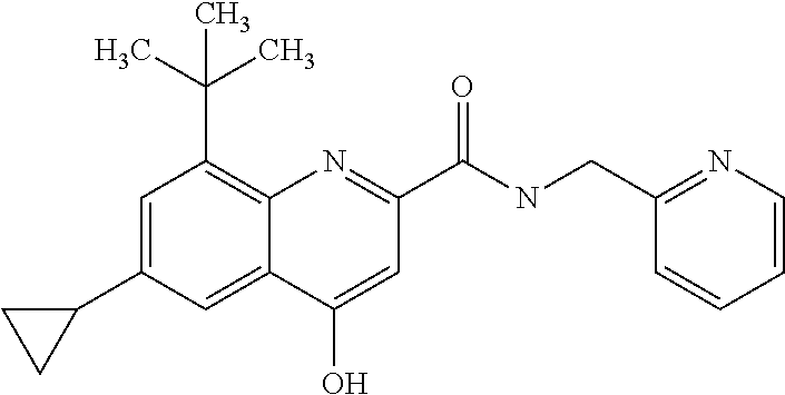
C1(O)=CC(C(=O)NCC2=NC=CC=C2)=NC2=C(C(C)(C)C)C=C(C3CC3)C=C12
